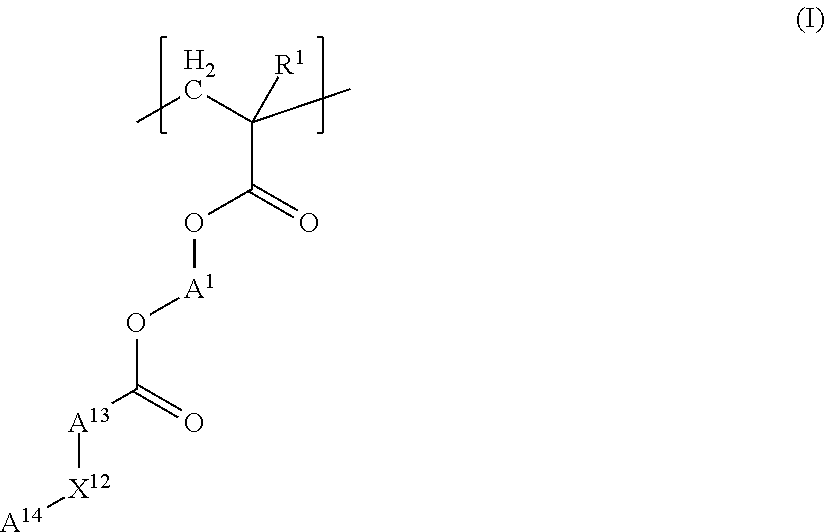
CCC(C)(C(=O)O[A1]OC([A13][X12][A14])=O)[R1]
